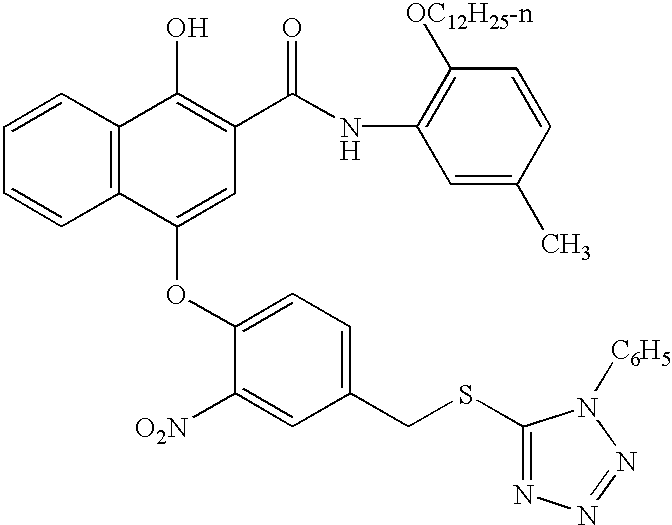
C1=CC2=C(C=C1)C(OC1=CC=C(CSC3=NN=NN3[C6H5])C=C1[O2N])=CC(C(NC1=C([OC12H25-n])C=CC(C)=C1)=O)=C2O
